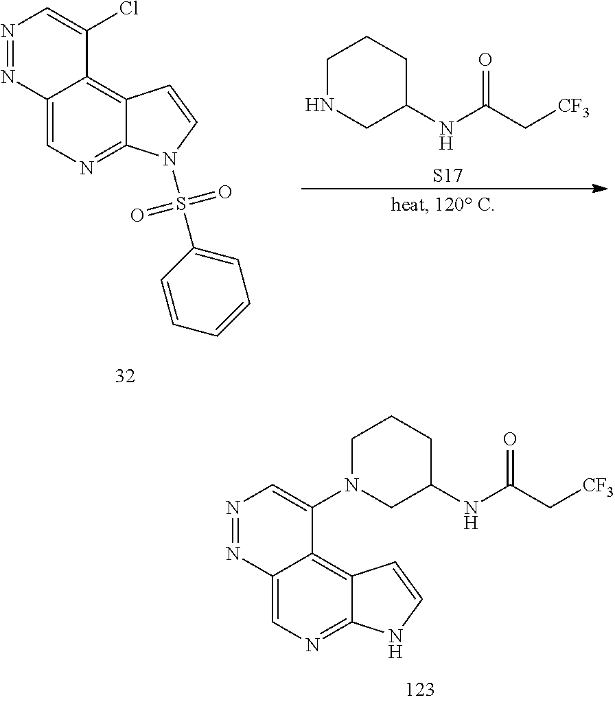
C12=CN=C3C(=C1C(N1CC(NC(C[CF3])=O)CCC1)=CN=N2)C=CN3.C12=CN=C3C(=C1C(Cl)=CN=N2)C=CN3S(C1=CC=CC=C1)(=O)=O.C1NCC(NC(C[CF3])=O)CC1.[S17]
